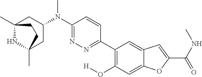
C12(C)NC(C)(CC(N(C3=NN=C(C4=C(O[H])C=C5C(=C4)C=C(C(NC)=O)O5)C=C3)C)C1)CC2
